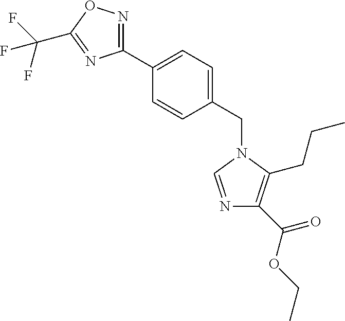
C1(C2=CC=C(CN3C=NC(C(=O)OCC)=C3CCC)C=C2)=NOC(C(F)(F)F)=N1
